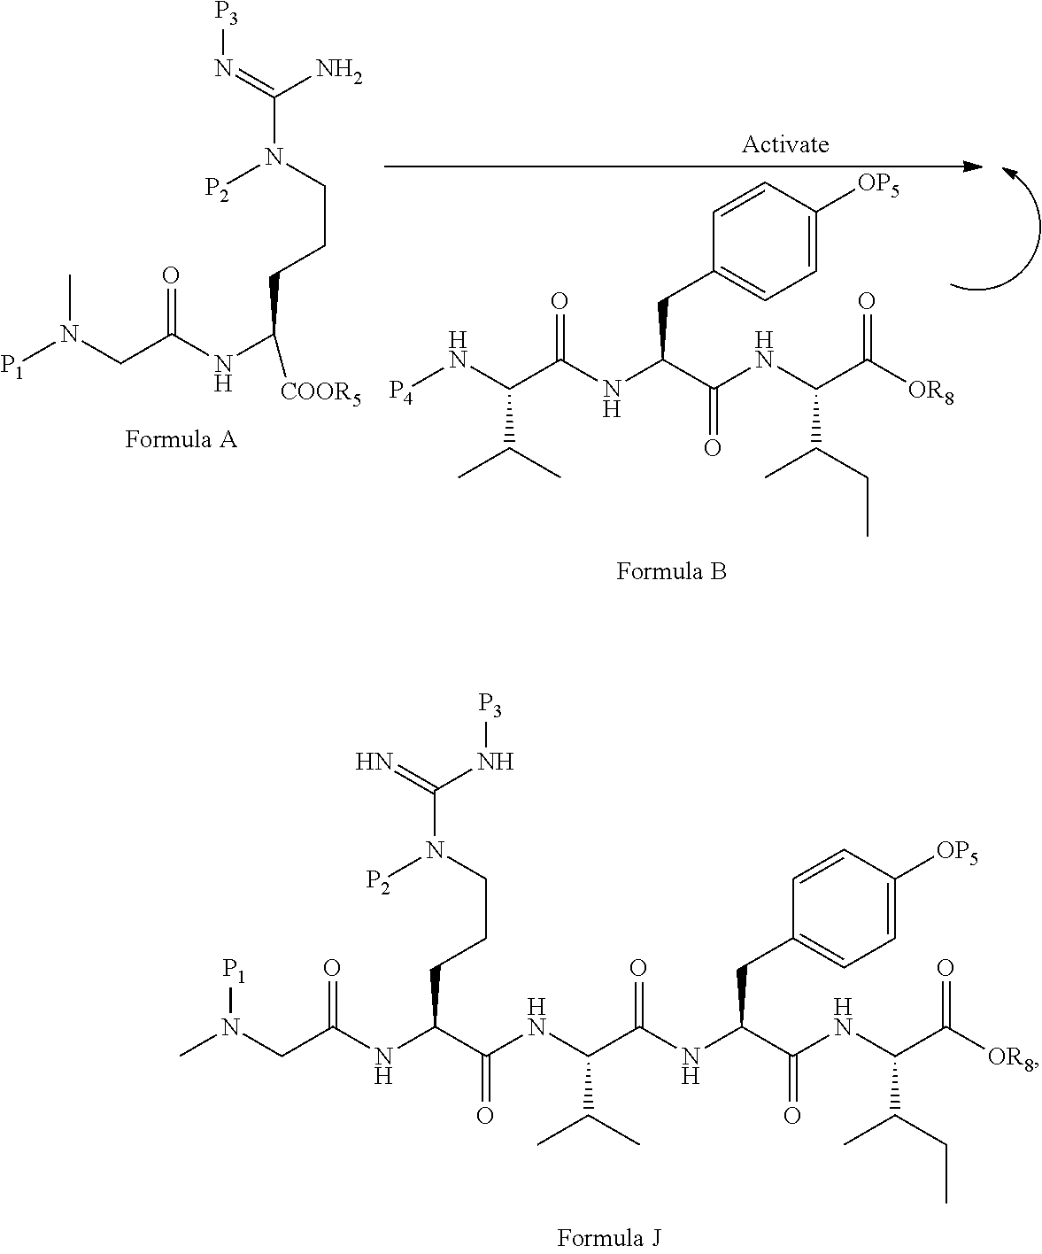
C(NC(C(NC(C(NC(C([OR8])=O)C(CC)C)=O)CC1=CC=C([OP5])C=C1)=O)C(C)C)(C(CCCN([P2])C(N[P3])=N)NC(=O)CN([P1])C)=O.[P4]NC(C(NC(C(NC(C([OR8])=O)C(CC)C)=O)CC1=CC=C([OP5])C=C1)=O)C(C)C.[P1]N(CC(NC(CCCN(C(=N[P3])N)[P2])[COOR5])=O)C
